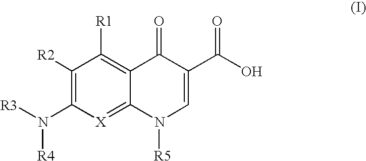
C1([R2])=C(N([R3])[R4])[X]=C2C(=C1[R1])C(=O)C(C(O)=O)=CN2[R5]
